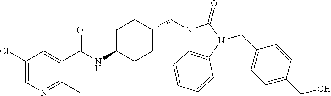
C1(Cl)=CN=C(C)C(C(NC2CCC(CN3C4=C(N(CC5=CC=C(CO)C=C5)C3=O)C=CC=C4)CC2)=O)=C1
